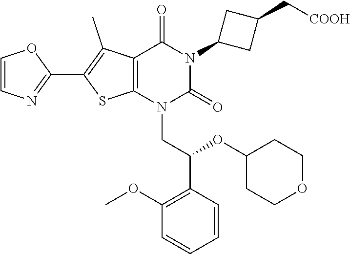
C1=CN=C(C2=C(C)C3=C(S2)N(CC(C2=C(OC)C=CC=C2)OC2CCOCC2)C(=O)N(C2CC(C[COOH])C2)C3=O)O1
